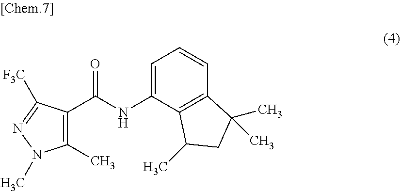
C1=C(NC(C2=C(C)N(C)N=C2[F3C])=O)C2=C(C=C1)C(C)(C)CC2C
